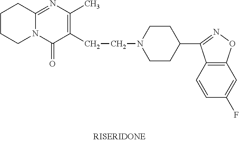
C1CCN2C(=NC(C)=C(CCN3CCC(C4=NOC5=C4C=CC(F)=C5)CC3)C2=O)C1
